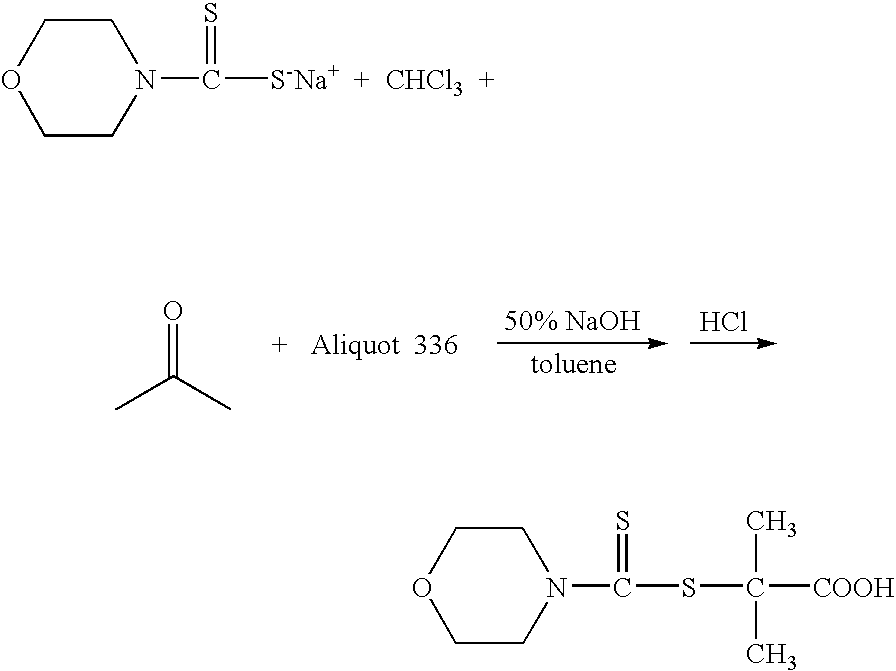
O=C(C)C.Cl.N1(C([S-Na+  +  CHCl3  +])=S)CCOCC1.N1(C(SC(C)(C)[COOH])=S)CCOCC1
